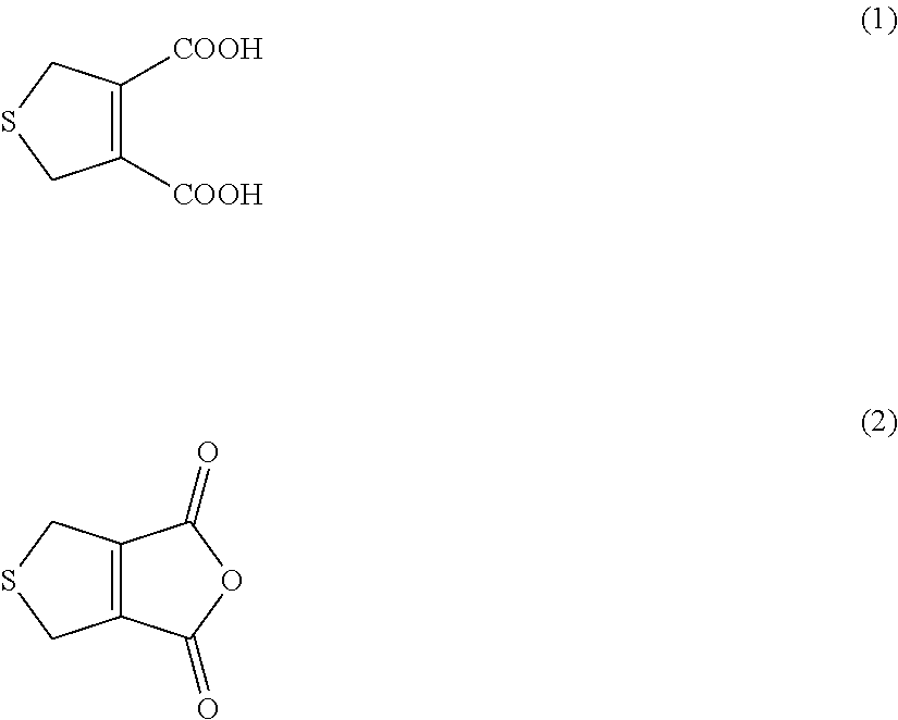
C1([COOH])=C([COOH])CSC1.C12=C(CSC1)C(=O)OC2=O
